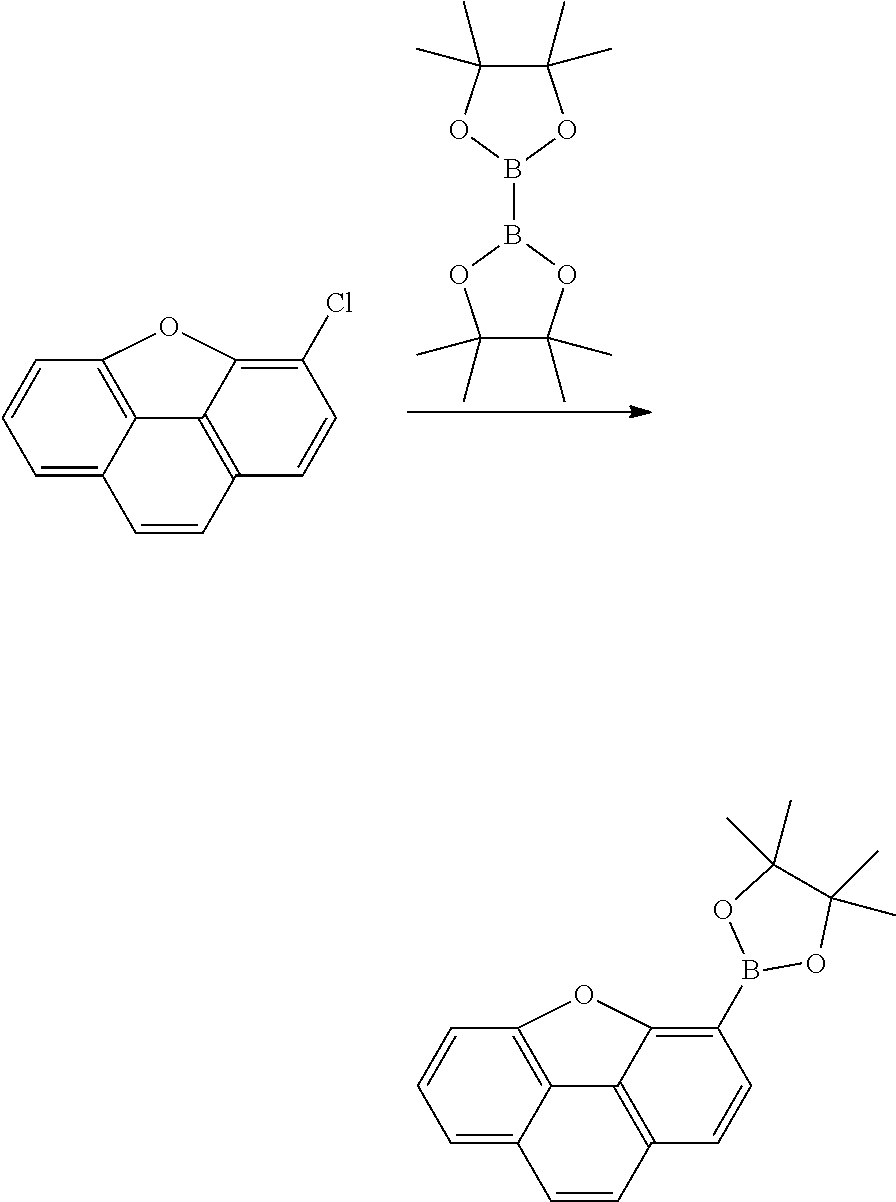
C1=C2C3=C(C=C1)OC1=C(Cl)C=CC(=C31)C=C2.C1(C)(C)C(C)(C)OB(B2OC(C)(C)C(C)(C)O2)O1.C1=C2C3=C(C=C1)OC1=C(B4OC(C)(C)C(C)(C)O4)C=CC(=C31)C=C2
